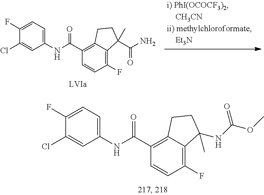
C1=C(F)C(Cl)=CC(NC(C2=C3C(=C(F)C=C2)C(NC(OC)=O)(C)CC3)=O)=C1.[LVIa].C1=C(F)C(Cl)=CC(NC(C2=C3C(=C(F)C=C2)C(C(N)=O)(C)CC3)=O)=C1
